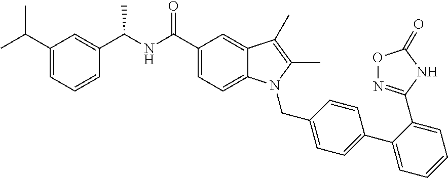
C1=C(C(C)C)C=C(C(NC(C2=CC=C3C(=C2)C(C)=C(C)N3CC2=CC=C(C3=CC=CC=C3C3=NOC(=O)N3)C=C2)=O)C)C=C1
